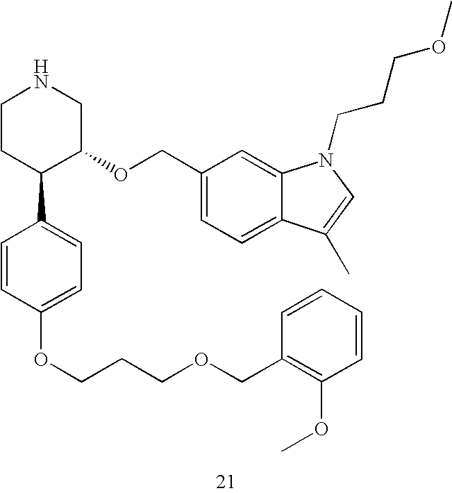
C1CC(C2=CC=C(OCCCOCC3=C(OC)C=CC=C3)C=C2)C(OCC2=CC=C3C(=C2)N(CCCOC)C=C3C)CN1
